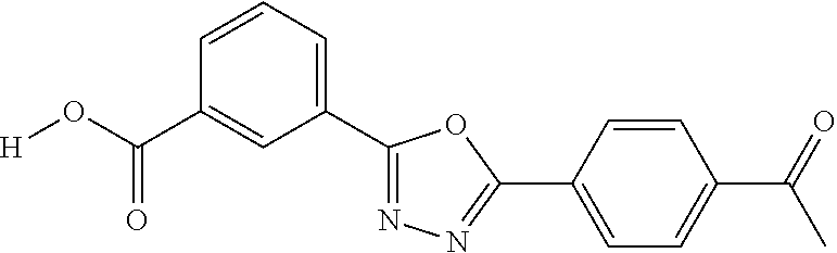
[H]OC(C1=CC(C2=NN=C(C3=CC=C(C(=O)C)C=C3)O2)=CC=C1)=O
